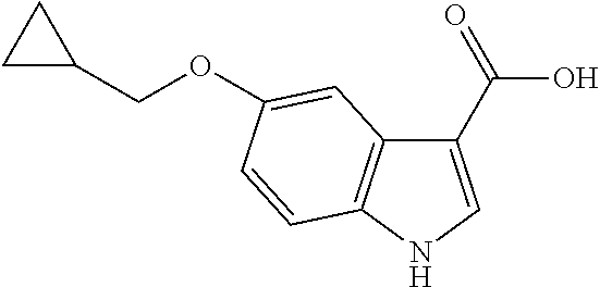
C1(C(O)=O)=CNC2=C1C=C(OCC1CC1)C=C2
